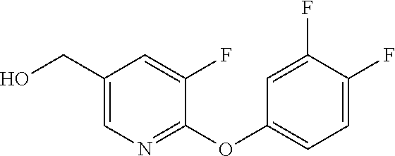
C1(CO)=CN=C(OC2=CC=C(F)C(F)=C2)C(F)=C1
